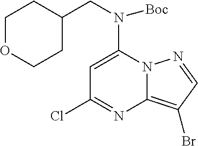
C1OCCC(CN(C2=CC(Cl)=NC3=C(Br)C=NN23)[Boc])C1
